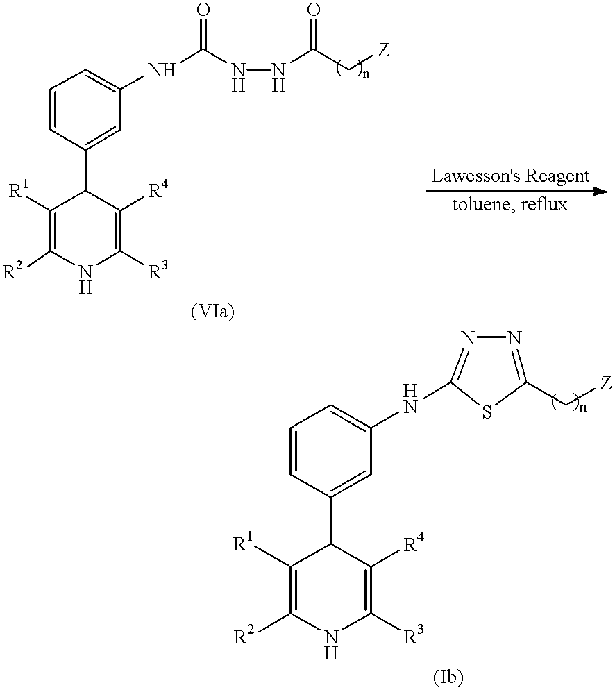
C1([R1])=C([R2])NC([R3])=C([R4])C1C1=CC(NC(NNC(C[Z])=O)=O)=CC=C1.C1([R1])=C([R2])NC([R3])=C([R4])C1C1=CC(NC2=NN=C(C[Z])S2)=CC=C1
